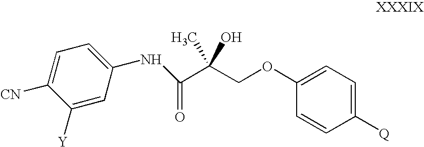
N(C(C(COC1=CC=C([Q])C=C1)(C)O)=O)C1=CC=C([CN])C([Y])=C1
